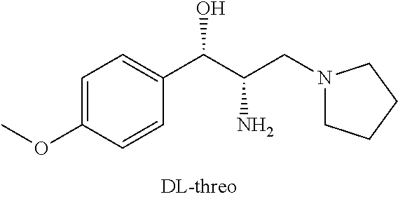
C1=CC(OC)=CC=C1C(C(CN1CCCC1)N)O
